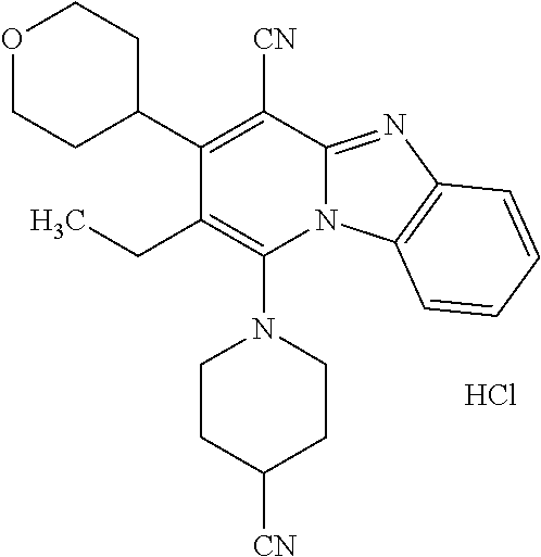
Cl.N1(C2=C(CC)C(C3CCOCC3)=C([CN])C3=NC4=C(N23)C=CC=C4)CCC([CN])CC1
